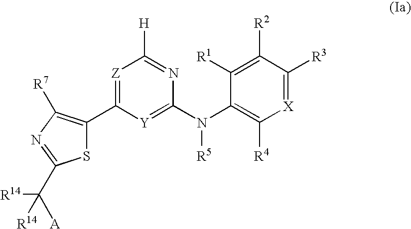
[Z]1=C(C2=C([R7])N=C(C([A])([R14])[R14])S2)[Y]=C(N(C2=C([R4])[X]=C([R3])C([R2])=C2[R1])[R5])N=C1[H]
